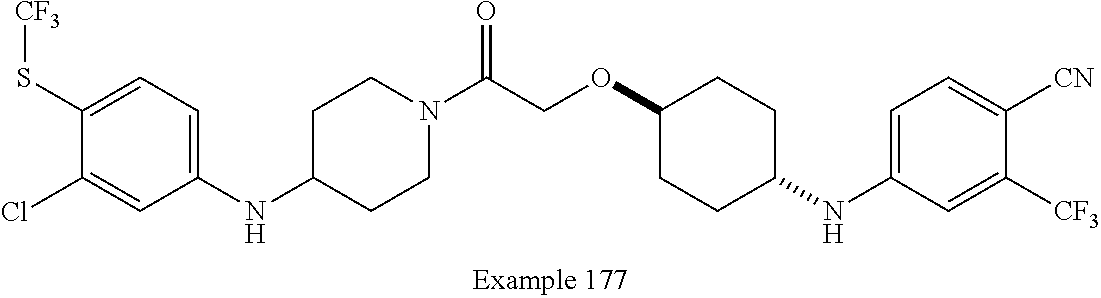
N(C1=CC=C(S[CF3])C(Cl)=C1)C1CCN(C(COC2CCC(NC3=CC=C([CN])C([CF3])=C3)CC2)=O)CC1
